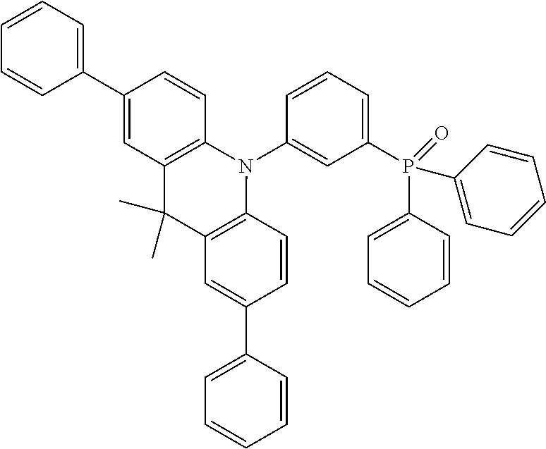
C1(P(C2=CC=CC=C2)(C2=CC=CC=C2)=O)=CC=CC(N2C3=C(C(C)(C)C4=C2C=CC(C2=CC=CC=C2)=C4)C=C(C2=CC=CC=C2)C=C3)=C1
